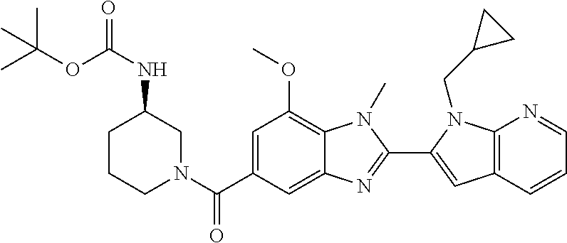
C1CCN(C(C2=CC(OC)=C3C(=C2)N=C(C2=CC4=C(N2CC2CC2)N=CC=C4)N3C)=O)CC1NC(=O)OC(C)(C)C
